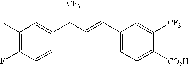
[CO2H]C1=CC=C(C=CC(C2=CC(C)=C(F)C=C2)[CF3])C=C1[CF3]
